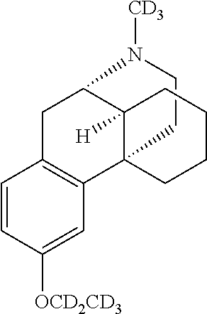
C1CN([CD3])C2C3([H])CCCCC13C1=C(C=CC([OCD2CD3])=C1)C2
